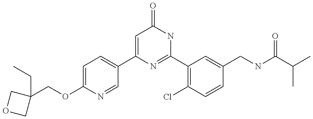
C1(C2=CC=C(OCC3(CC)COC3)N=C2)=CC(=O)NC(C2=C(Cl)C=CC(CNC(C(C)C)=O)=C2)=N1
